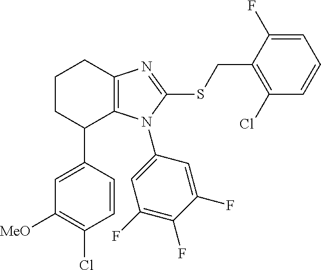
C1([MeO])=C(Cl)C=CC(C2C3=C(CCC2)N=C(SCC2=C(Cl)C=CC=C2F)N3C2=CC(F)=C(F)C(F)=C2)=C1
